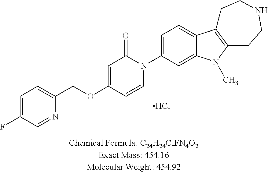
C1=C(F)C=NC(COC2=CC(=O)N(C3=CC=C4C(=C3)N(C)C3=C4CCNCC3)C=C2)=C1.Cl
